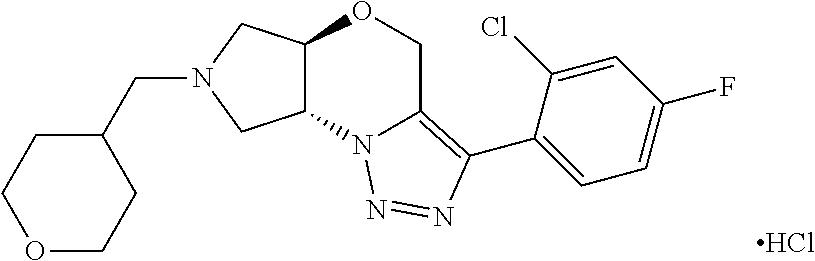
Cl.C(N1CC2C(C1)N1C(=C(C3=CC=C(F)C=C3Cl)N=N1)CO2)C1CCOCC1
